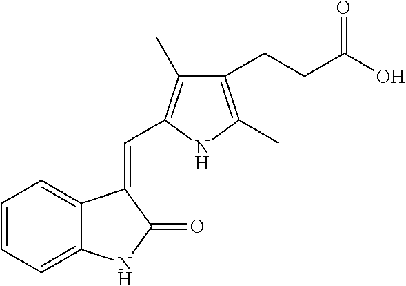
C1=CC=C2C(=C1)C(=CC1=C(C)C(CCC(=O)O)=C(C)N1)C(=O)N2
